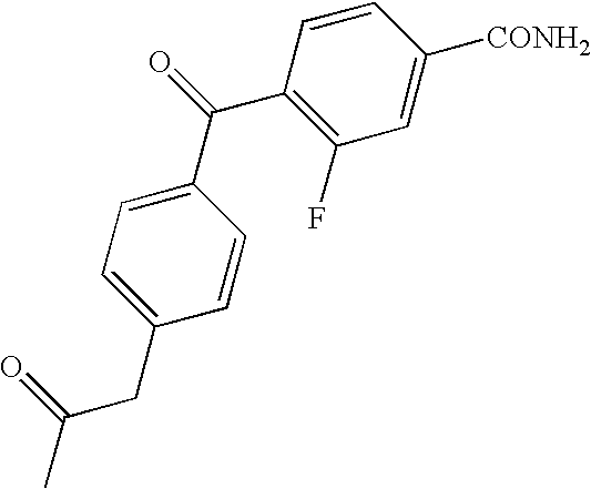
C1=CC(C(=O)C2=CC=C(CC(C)=O)C=C2)=C(F)C=C1[CONH2]
